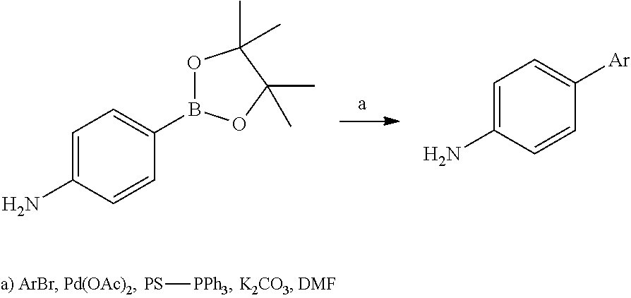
[PS][PPh3].C1=C(N)C=CC(B2OC(C)(C)C(C)(C)O2)=C1.C1=C(N)C=CC([Ar])=C1
